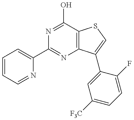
C1=CC=NC(C2=NC3=C(C(O)=N2)SC=C3C2=CC([F3C])=CC=C2F)=C1
